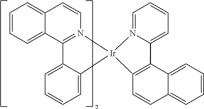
C1=CC=C2C(=C1)C=CN1=C2C2=CC=CC=C2[Ir]12N1=CC=CC=C1C1=C2C=CC2=CC=CC=C12
